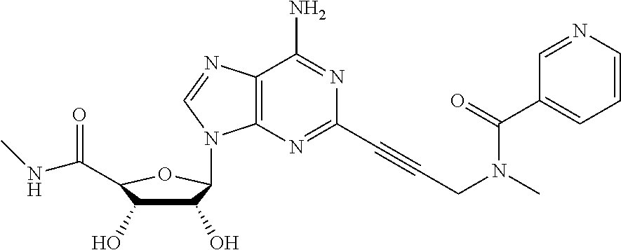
C12=C(N=C(C#CCN(C)C(C3=CC=CN=C3)=O)N=C1N)N(C1C(O)C(O)C(C(=O)NC)O1)C=N2
